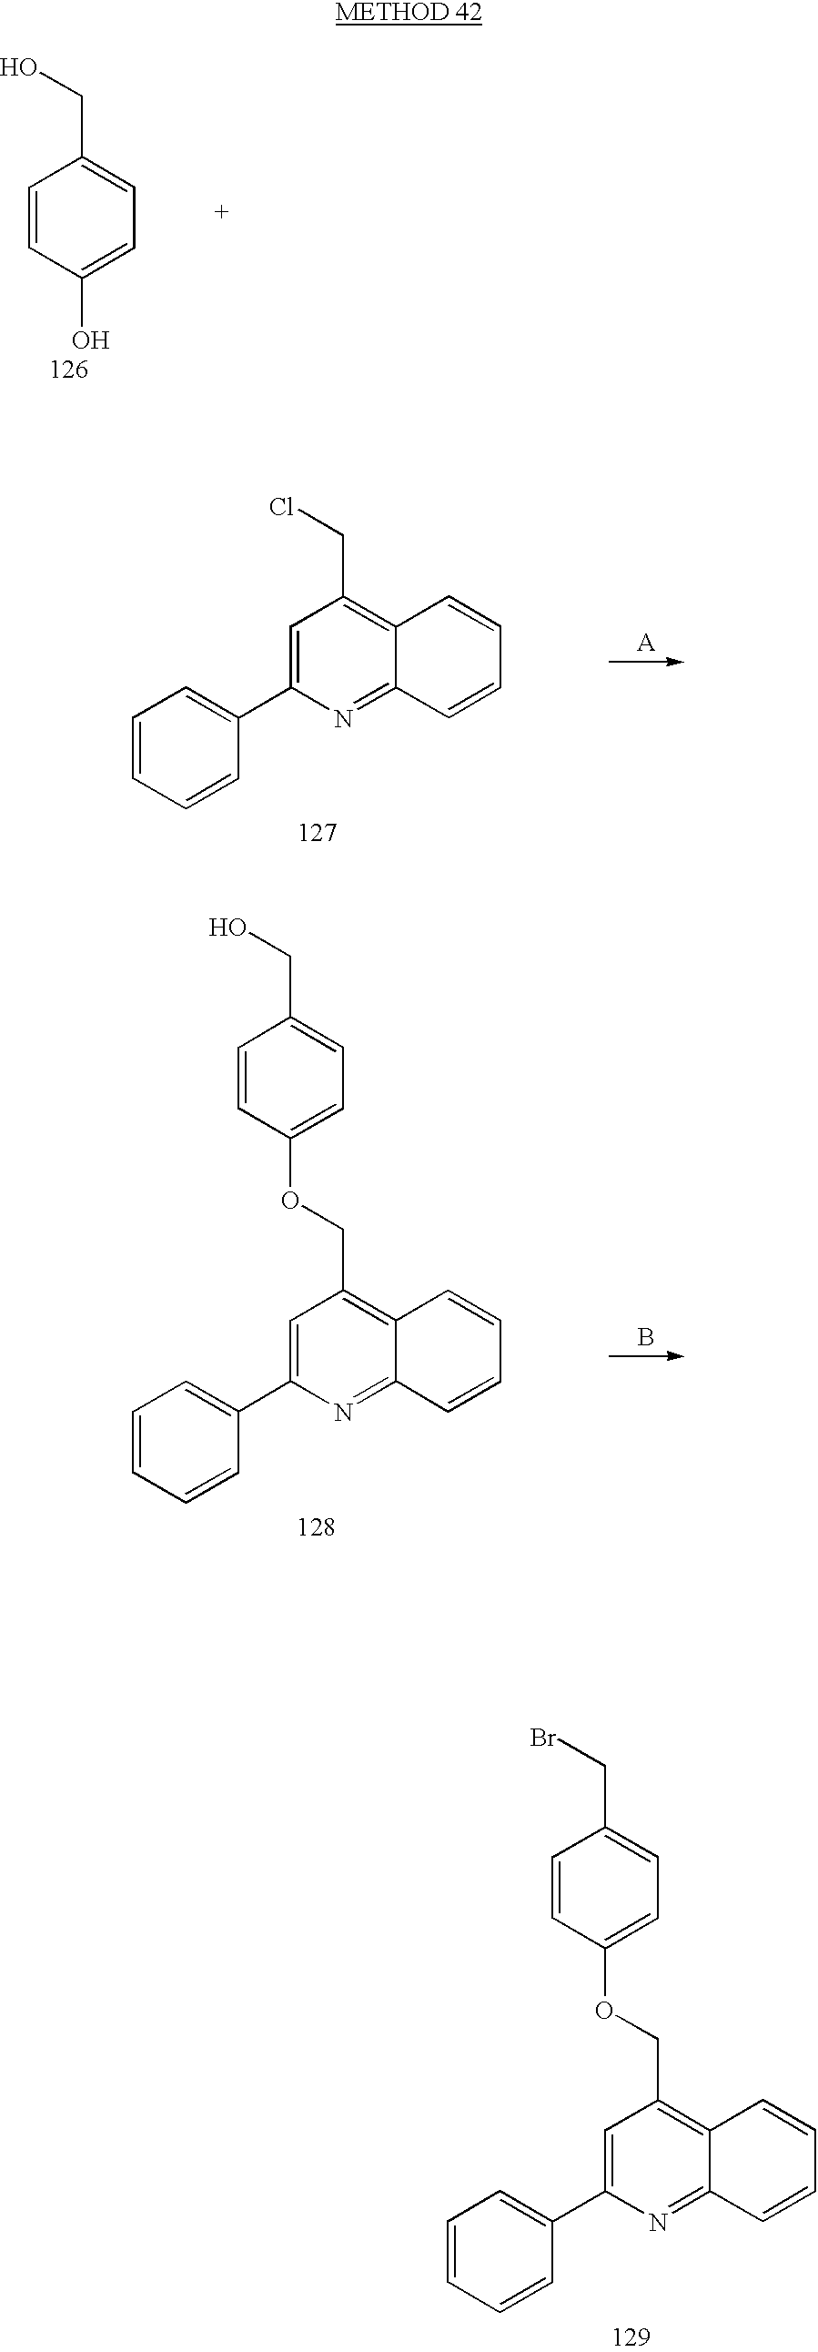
C1=CC(O)=CC=C1CO.C1=C(C2=CC=CC=C2)N=C2C(=C1CCl)C=CC=C2.[A].C1=C(C2=CC=CC=C2)N=C2C(=C1COC1=CC=C(CO)C=C1)C=CC=C2.B.C1=C(C2=CC=CC=C2)N=C2C(=C1COC1=CC=C(CBr)C=C1)C=CC=C2
